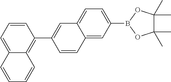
C1=C(B2OC(C)(C)C(C)(C)O2)C=C2C(=C1)C=C(C1=C3C(=CC=C1)C=CC=C3)C=C2
